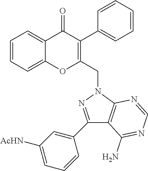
C1=CC=C2C(=C1)OC(CN1C3=C(C(N)=NC=N3)C(C3=CC([AcHN])=CC=C3)=N1)=C(C1=CC=CC=C1)C2=O
